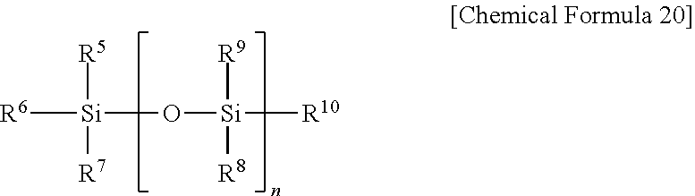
[R6][Si](O[Si]([R9])([R8])[R10])([R5])[R7]
